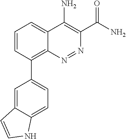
C1=CC(C2=CC=C3C(=C2)C=CN3)=C2C(=C1)C(N)=C(C(N)=O)N=N2
